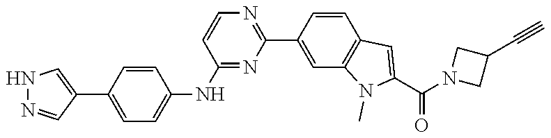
C1C(C#C)CN1C(C1=CC2=C(N1C)C=C(C1=NC=CC(NC3=CC=C(C4=CNN=C4)C=C3)=N1)C=C2)=O
